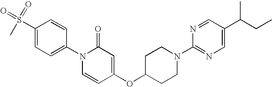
C1=CC(N2C=CC(OC3CCN(C4=NC=C(C(CC)C)C=N4)CC3)=CC2=O)=CC=C1S(C)(=O)=O
